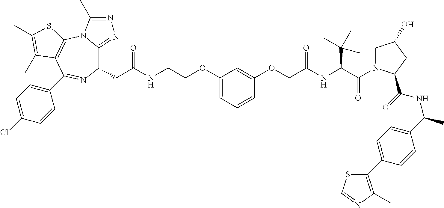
C1(CC(=O)NCCOC2=CC=CC(OCC(NC(C(=O)N3CC(O)CC3C(=O)NC(C)C3=CC=C(C4=C(C)N=CS4)C=C3)C(C)(C)C)=O)=C2)C2=NN=C(C)N2C2=C(C(C3=CC=C(Cl)C=C3)=N1)C(C)=C(C)S2
